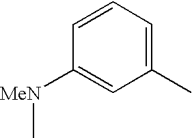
C1=CC([MeN]C)=CC(C)=C1
